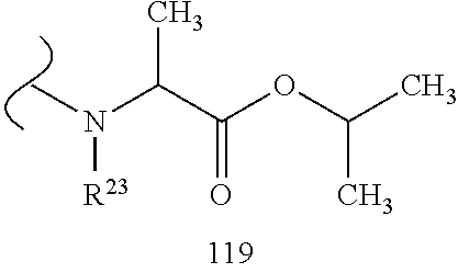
C(C(OC(C)C)=O)(N([R23])C)C
